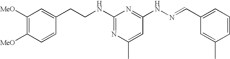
C1(NCCC2=CC([MeO])=C([MeO])C=C2)=NC(C)=CC(NN=CC2=CC=CC(C)=C2)=N1
